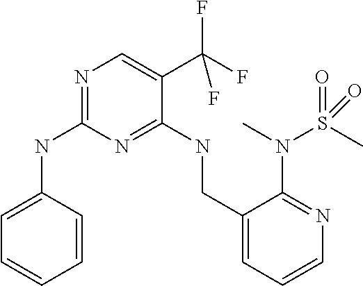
C1=CC(NC2=NC=C(C(F)(F)F)C(NCC3=CC=CN=C3N(S(C)(=O)=O)C)=N2)=CC=C1
